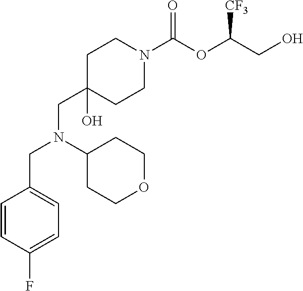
C(C1(O)CCN(C(OC(CO)[CF3])=O)CC1)N(C1CCOCC1)CC1=CC=C(F)C=C1
